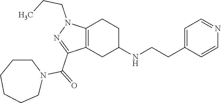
C1C(NCCC2=CC=NC=C2)CC2=C(C1)N(CCC)N=C2C(=O)N1CCCCCC1
